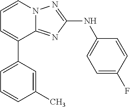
C1=CN2C(=NC(NC3=CC=C(F)C=C3)=N2)C(C2=CC=CC(C)=C2)=C1
